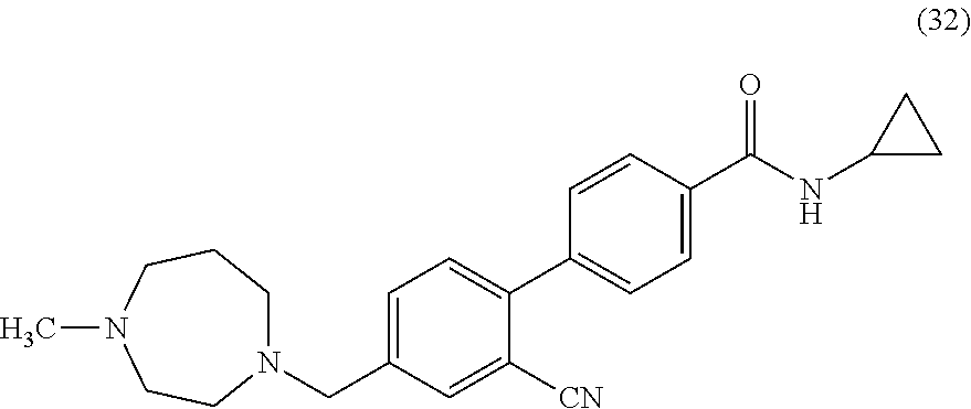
N1(CC2=CC=C(C3=CC=C(C(NC4CC4)=O)C=C3)C([CN])=C2)CCCN(C)CC1
